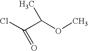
ClC(C(OC)C)=O
